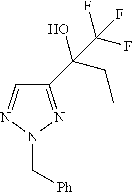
C1(C(CC)(O)C(F)(F)F)=NN(C[Ph])N=C1
